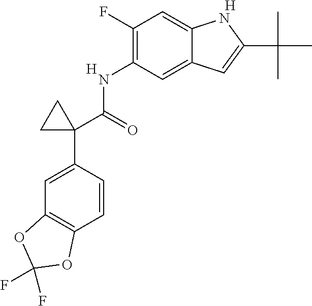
N(C1=C(F)C=C2C(=C1)C=C(C(C)(C)C)N2)C(C1(C2=CC3=C(C=C2)OC(F)(F)O3)CC1)=O.[H].[H]
